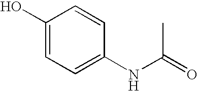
CC(=O)NC1=CC=C(O)C=C1
